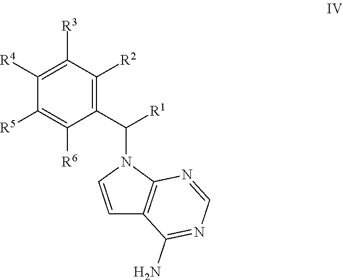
C1([R4])=C([R3])C([R2])=C(C(N2C=CC3=C2N=CN=C3N)[R1])C([R6])=C1[R5]
